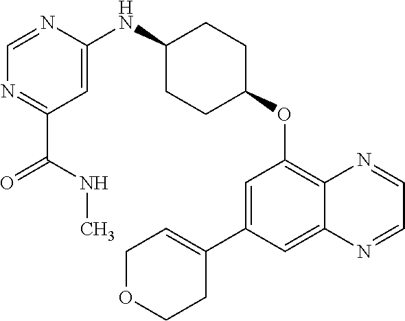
N1=C(C(NC)=O)C=C(NC2CCC(OC3=C4C(=CC(C5=CCOCC5)=C3)N=CC=N4)CC2)N=C1
